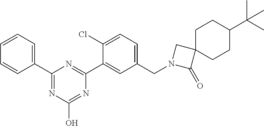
C1=CC=C(C2=NC(O)=NC(C3=CC(CN4C(=O)C5(C4)CCC(C(C)(C)C)CC5)=CC=C3Cl)=N2)C=C1
